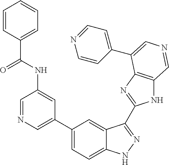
C1(C2=CN=CC(NC(C3=CC=CC=C3)=O)=C2)=CC=C2C(=C1)C(C1=NC3=C(N1)C=NC=C3C1=CC=NC=C1)=NN2
